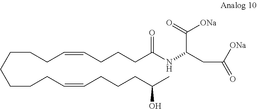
C(CCCCC=CCCCC(C)O)CCC=CCCCC(NC(C([ONa])=O)CC([ONa])=O)=O
